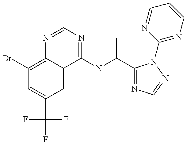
C1(Br)=C2C(=CC(C(F)(F)F)=C1)C(N(C(C1=NC=NN1C1=NC=CC=N1)C)C)=NC=N2
